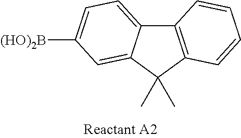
C12=C(C(C)(C)C3=CC([(HO)2B])=CC=C13)C=CC=C2
